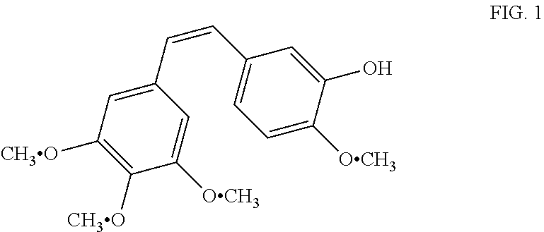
C1([OCH3])=CC(C=CC2=CC=C([OCH3])C(O)=C2)=CC([CH3O])=C1[CH3O]
